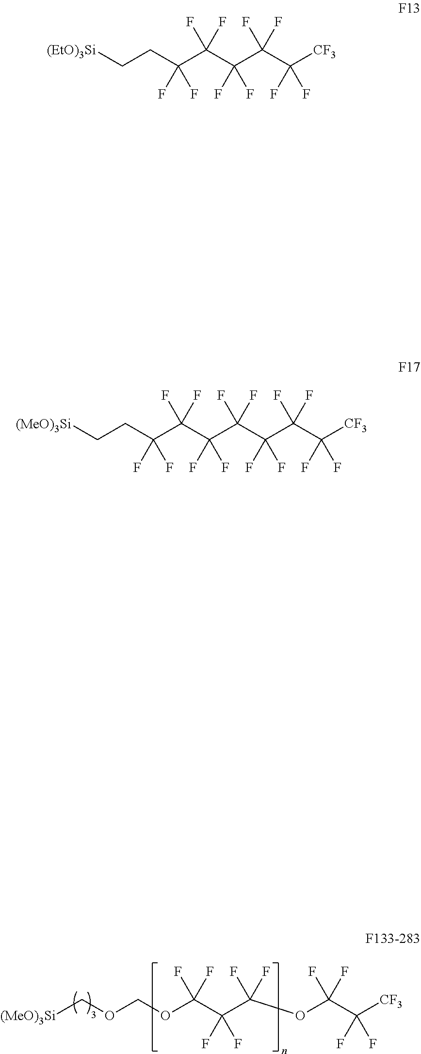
[(MeO)3Si]COCOC(C(C(OC(C([CF3])(F)F)(F)F)(F)F)(F)F)(F)F.C(CC(C(C(C(C([CF3])(F)F)(F)F)(F)F)(F)F)(F)F)[(EtO)3Si].C(CC(C(C(C(C(C(C([CF3])(F)F)(F)F)(F)F)(F)F)(F)F)(F)F)(F)F)[(MeO)3Si]
